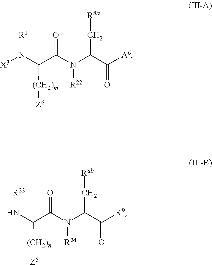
N(C(C(N(C(C([R9])=O)C[R8b])[R24])=O)[(CH2)n][Z5])[R23].N(C(C([A6])=O)C[R8a])(C(=O)C(N([X3])[R1])[(CH2)m][Z6])[R22]
